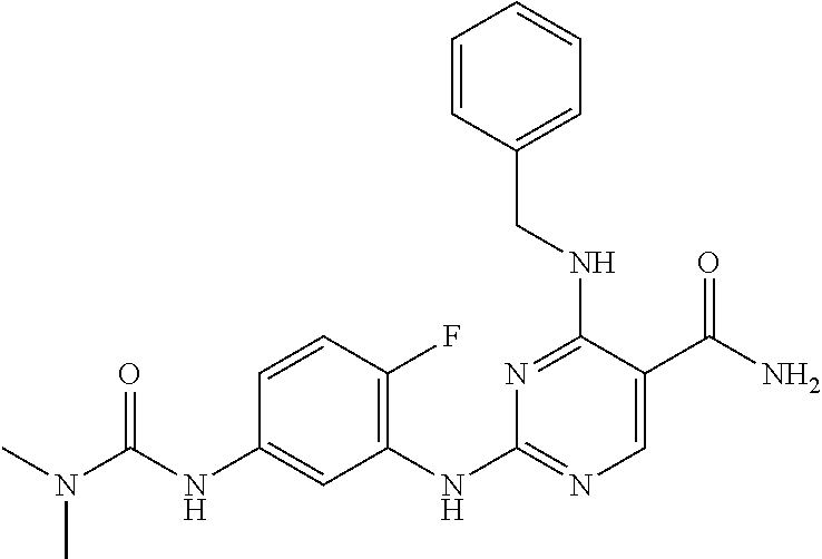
C1=CC(F)=C(NC2=NC=C(C(N)=O)C(NCC3=CC=CC=C3)=N2)C=C1NC(N(C)C)=O
